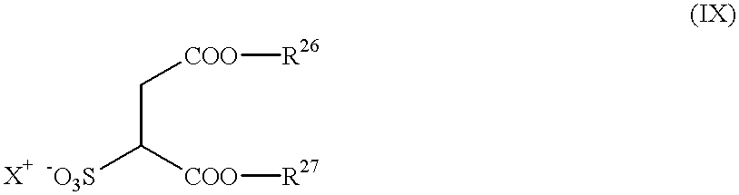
[-O3S]C([COO][R27])C[COO][R26]
